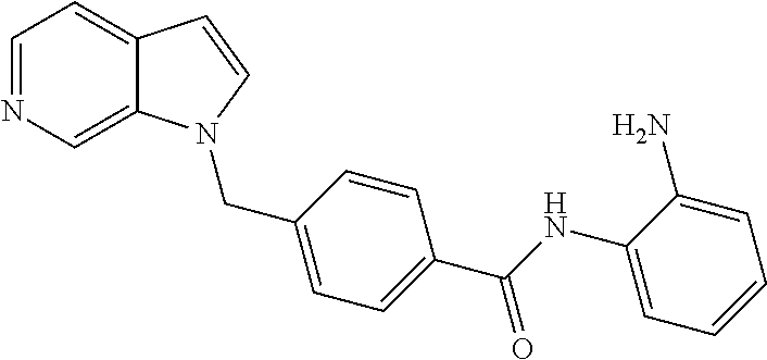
C1=NC=C2C(=C1)C=CN2CC1=CC=C(C(=O)NC2=CC=CC=C2N)C=C1
